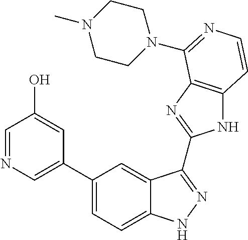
C1(C2=CN=CC(O)=C2)=CC=C2C(=C1)C(C1=NC3=C(N1)C=CN=C3N1CCN(C)CC1)=NN2
